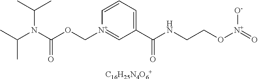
[C16H25N4O6+].C(N(C(OC[N+]1=CC(C(NCCO[N+](=O)[O-])=O)=CC=C1)=O)C(C)C)(C)C
